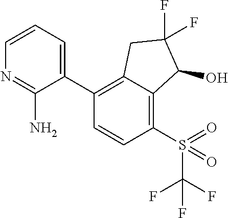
C1(C2=C3C(=C(S(C(F)(F)F)(=O)=O)C=C2)C(O)C(F)(F)C3)=CC=CN=C1N
